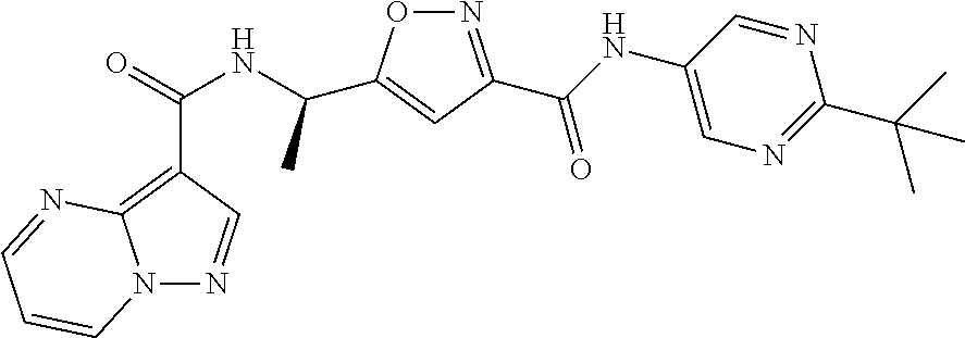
O1N=C(C(NC2=CN=C(C(C)(C)C)N=C2)=O)C=C1C(NC(=O)C1=C2N(N=C1)C=CC=N2)C
